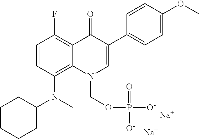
C1=CC(N(C2CCCCC2)C)=C2C(=C1F)C(=O)C(C1=CC=C(OC)C=C1)=CN2COP([O-])(=O)[O-].[Na].[Na]
